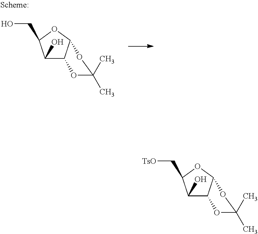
C1(O)C2C(OC1CO)OC(C)(C)O2.C1(O)C2C(OC1C[TsO])OC(C)(C)O2
